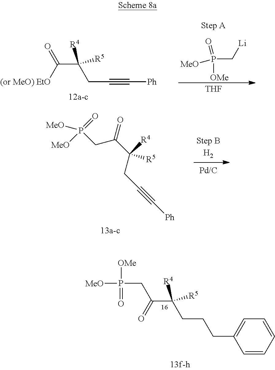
P([OMe])(C[Li])([MeO])=O.[THF].C(C([R4])([R5])CC#C[Ph])([(or MeO) EtO])=O.O=C(C(CC#C[Ph])([R5])[R4])CP(=O)([MeO])[MeO].C(CC(C(=O)CP([OMe])([MeO])=O)([R4])[R5])CC1=CC=CC=C1
